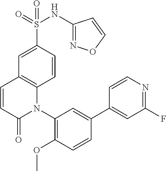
S(C1=CC2=C(C=C1)N(C1=C(OC)C=CC(C3=CC(F)=NC=C3)=C1)C(=O)C=C2)(=O)(=O)NC1=NOC=C1
